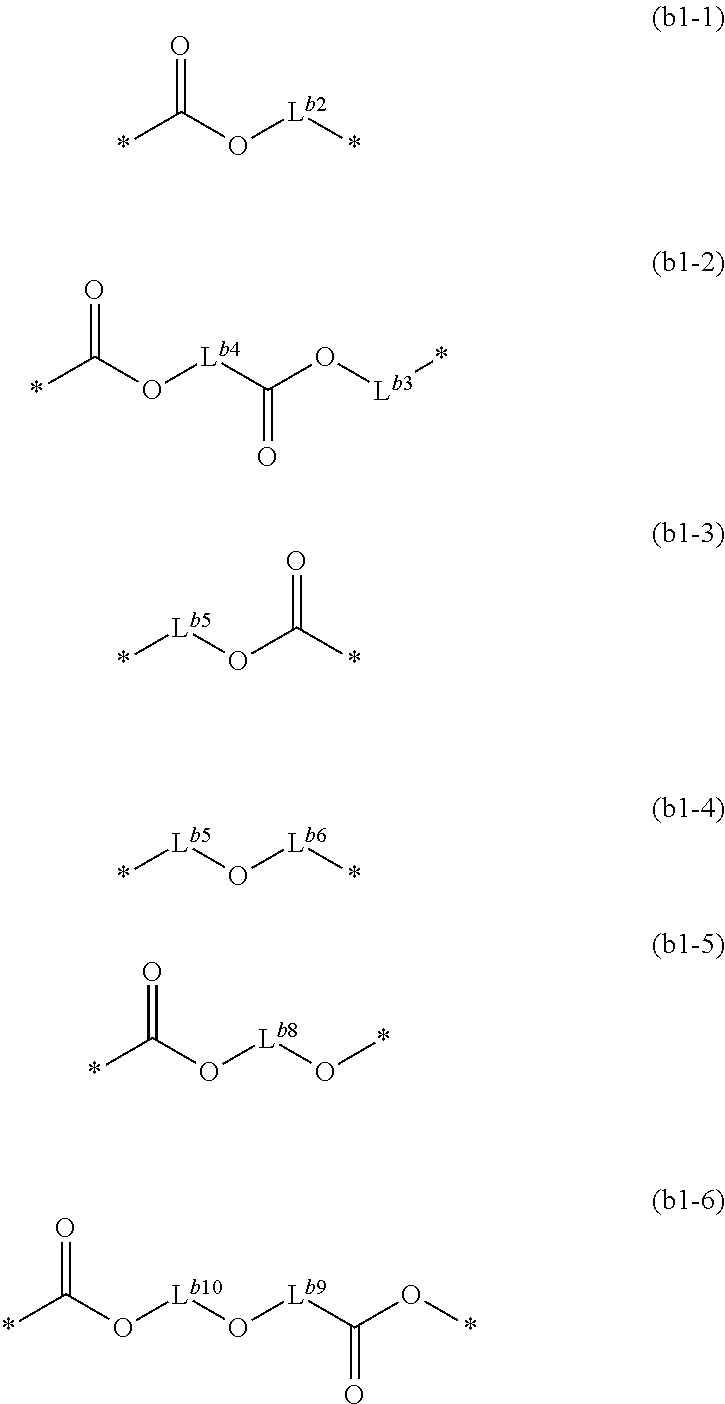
*C(O[Lb2]*)=O.*C(O[Lb4]C(O[Lb3]*)=O)=O.*[Lb5]OC(=O)*.*[Lb5]O[Lb6]*.*C(O[Lb8]O*)=O.*C(O[Lb10]O[Lb9]C(=O)O*)=O
